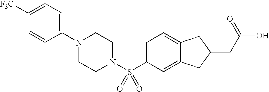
C1(N2CCN(S(C3=CC=C4C(=C3)CC(CC(=O)O)C4)(=O)=O)CC2)=CC=C([F3C])C=C1
